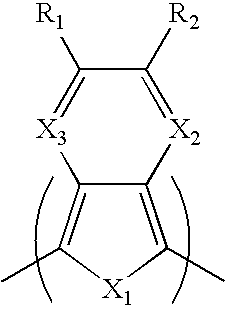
C12=C(C)[X1]C(C)=C1[X3]=C([R1])C([R2])=[X2]2
